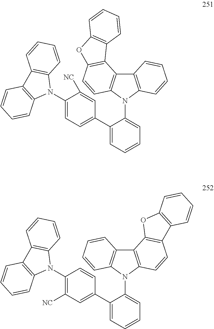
C12=C(N(C3=CC=CC=C3C3=CC([NC])=C(N4C5=C(C6=C4C=CC=C6)C=CC=C5)C=C3)C3=C1C=CC=C3)C=CC1=C2OC2=C1C=CC=C2.C12=C(N(C3=CC=CC=C3C3=CC=C(N4C5=C(C6=C4C=CC=C6)C=CC=C5)C([NC])=C3)C3=C1C1=C(C=C3)OC3=C1C=CC=C3)C=CC=C2
